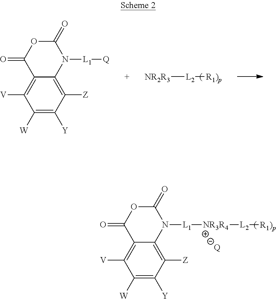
[NR2R3][L2][R1)p].C1([W])=C([Y])C([Z])=C2C(=C1[V])C(=O)OC(=O)N2[L1][Q].C1([W])=C([Y])C([Z])=C2C(=C1[V])C(=O)OC(=O)N2[L1][NR3R4][L2][R1)p].[Q]
